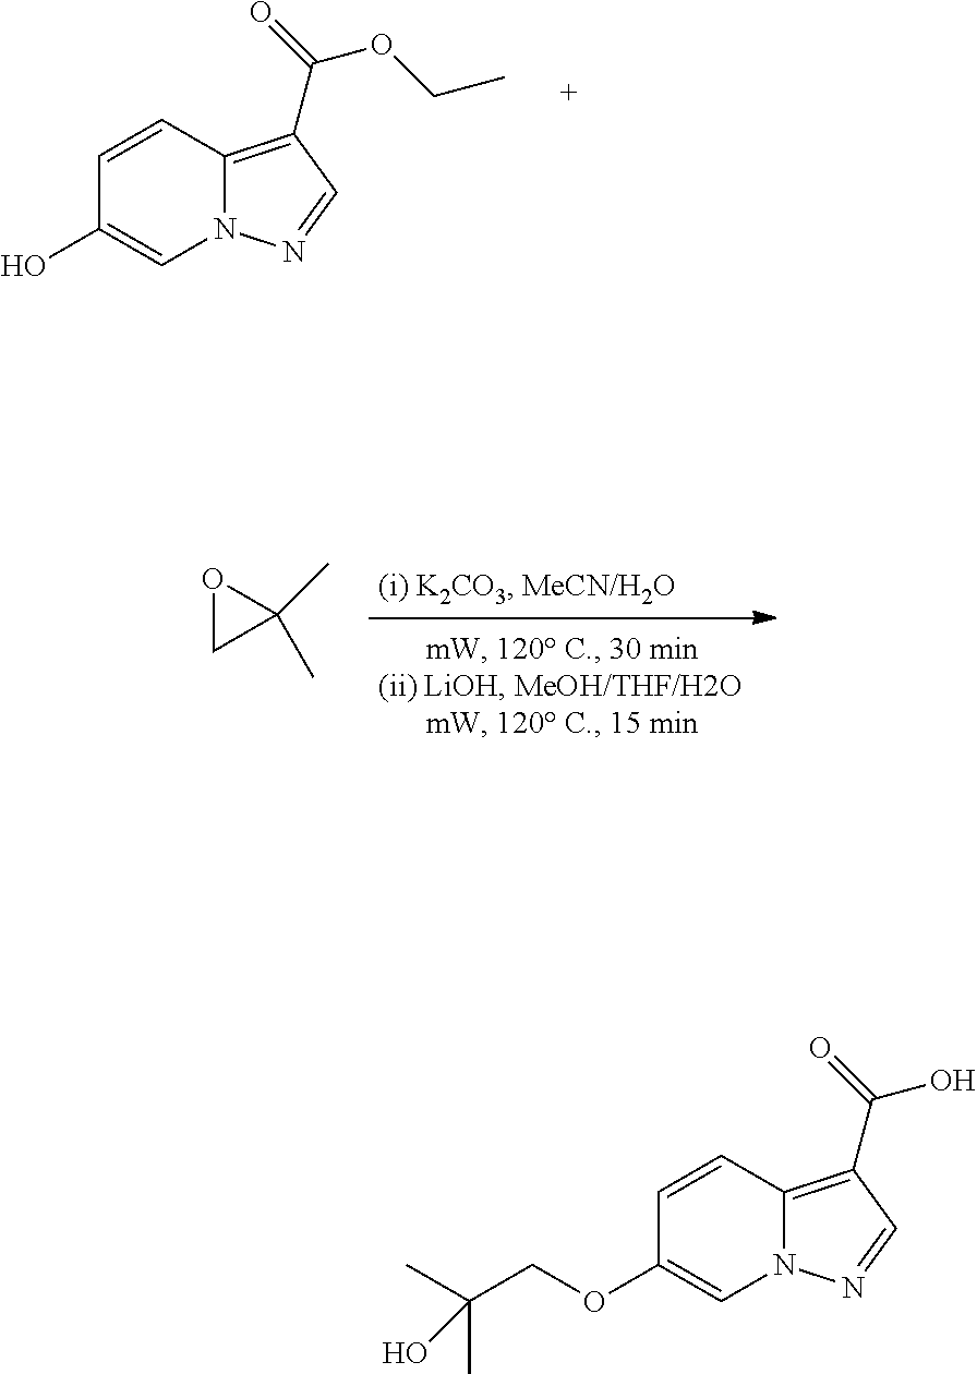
C1=CC2=C(C(=O)OCC)C=NN2C=C1O.O1CC1(C)C.C1=CC2=C(C(=O)O)C=NN2C=C1OCC(C)(C)O
